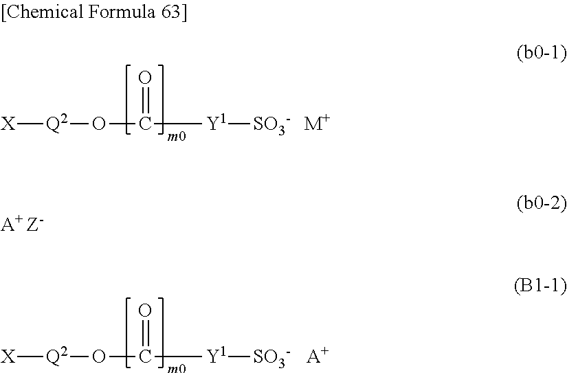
[A+ Z-].[X][Q2]OC([Y1][SO3-])=O.[M+].[X][Q2]OC([Y1][SO3-])=O.[A+]
